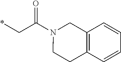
*CC(N1CC2=C(C=CC=C2)CC1)=O
